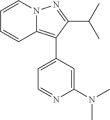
N12C(=C(C3=CC=NC(N(C)C)=C3)C(C(C)C)=N1)C=CC=C2
